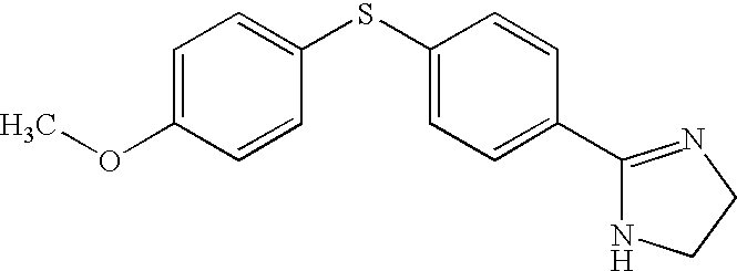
C1=C(OC)C=CC(SC2=CC=C(C3=NCCN3)C=C2)=C1
